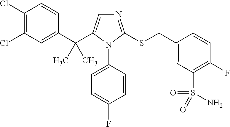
C1(C(C2=CN=C(SCC3=CC(S(N)(=O)=O)=C(F)C=C3)N2C2=CC=C(F)C=C2)(C)C)=CC(Cl)=C(Cl)C=C1
